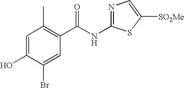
C1=C(O)C(Br)=CC(C(NC2=NC=C([SO2Me])S2)=O)=C1C
